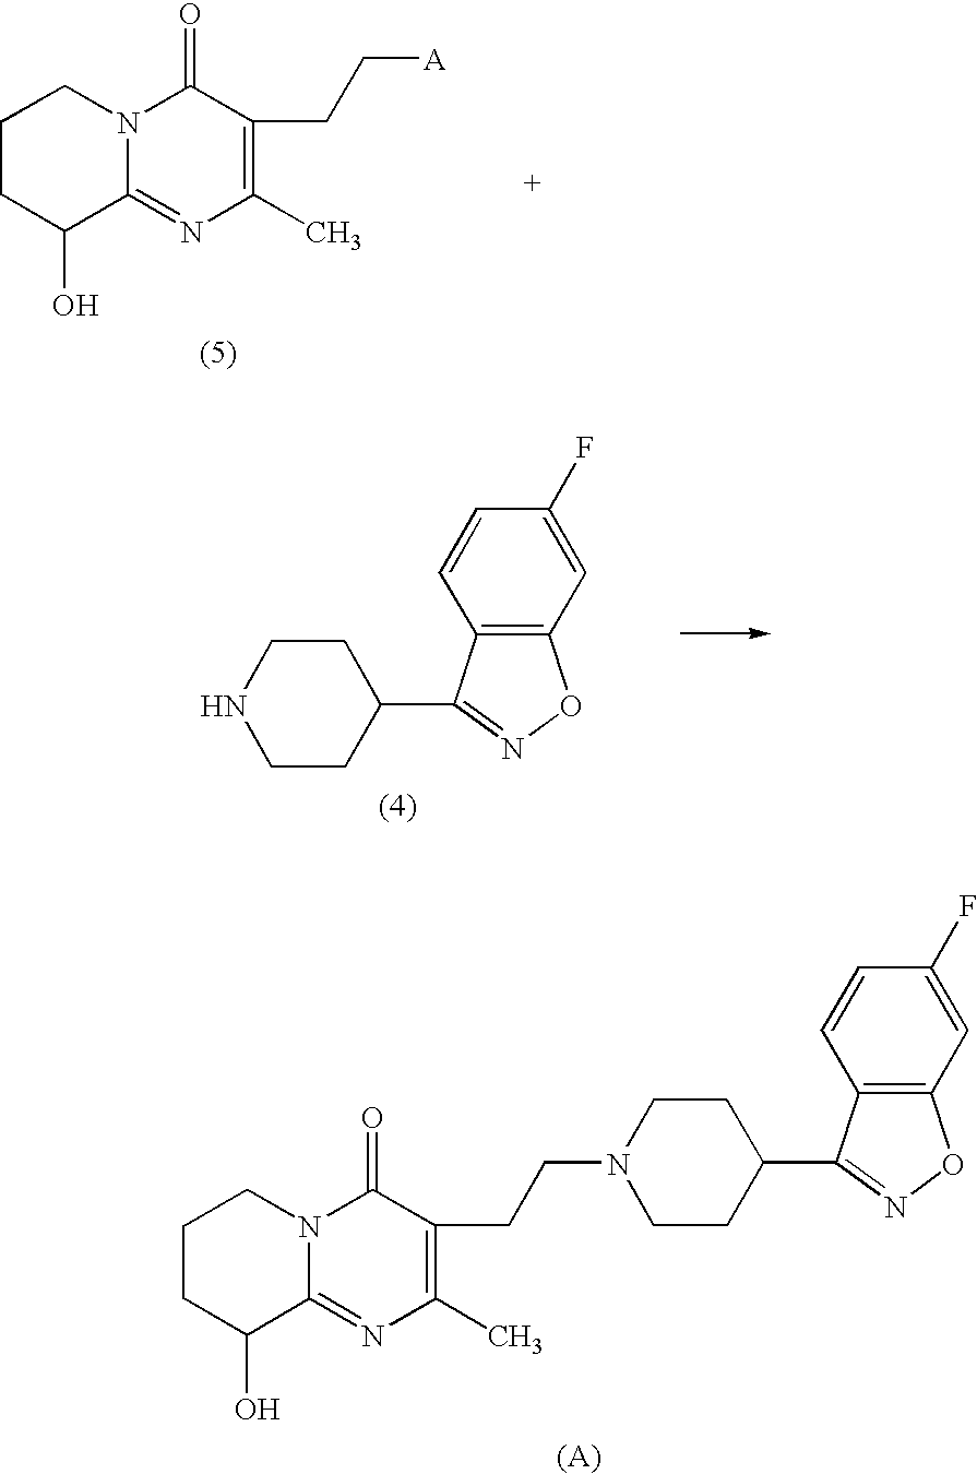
C1CC(O)C2=NC(C)=C(CCN3CCC(C4=NOC5=C4C=CC(F)=C5)CC3)C(=O)N2C1.C1CC(O)C2=NC(C)=C(CC[A])C(=O)N2C1.C12=C(C=C(F)C=C1)ON=C2C1CCNCC1
